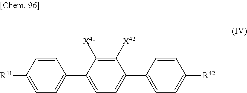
C1=C([R41])C=CC(C2=CC=C(C3=CC=C([R42])C=C3)C([X42])=C2[X41])=C1
